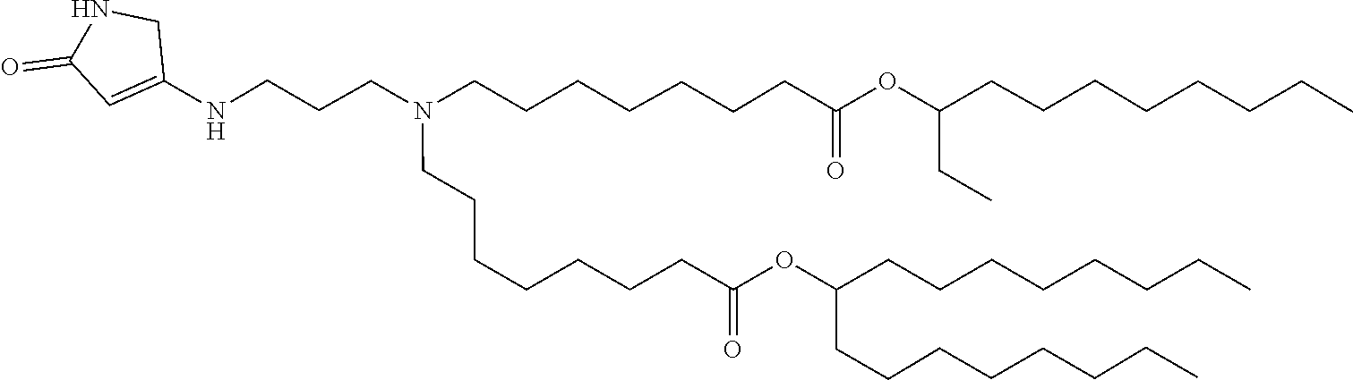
C(C(=O)OC(CCCCCCCC)CCCCCCCC)CCCCCCN(CCCNC1=CC(=O)NC1)CCCCCCCC(=O)OC(CC)CCCCCCCC
